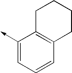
C1(->C)=CC=CC2=C1CCCC2
